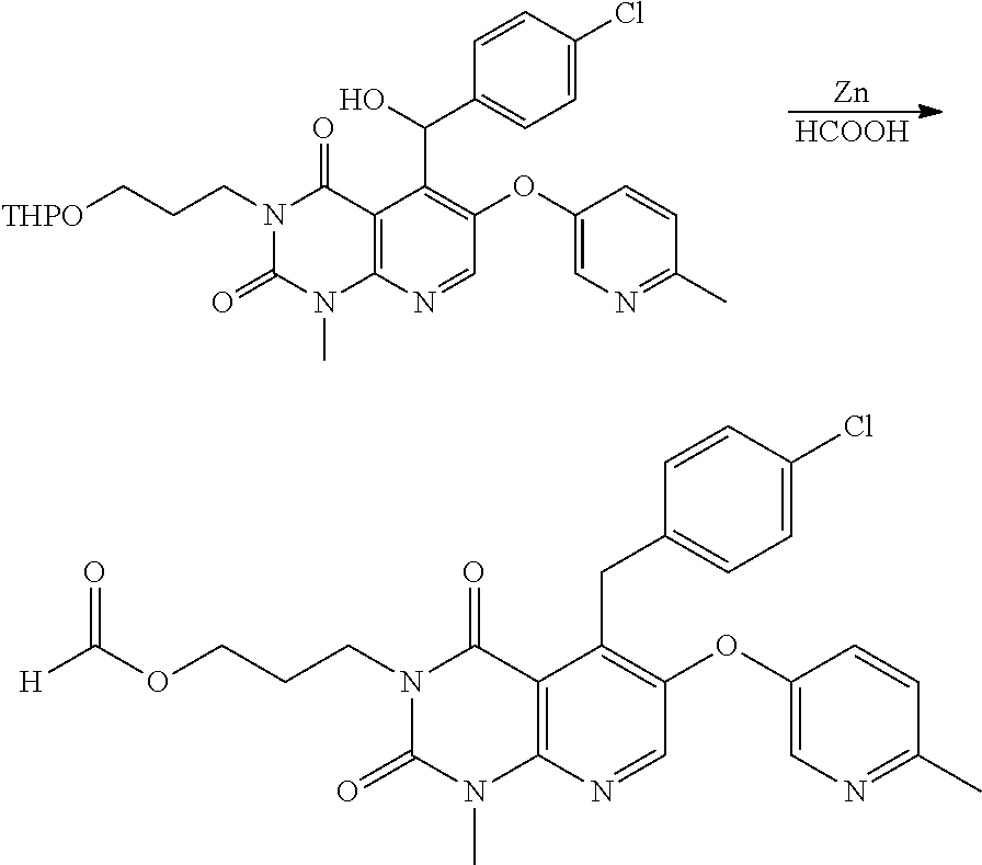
[HCOOH].[Zn].C12=C(N=CC(OC3=CN=C(C)C=C3)=C1C(O)C1=CC=C(Cl)C=C1)N(C)C(=O)N(CCC[THPO])C2=O.C12=C(N=CC(OC3=CN=C(C)C=C3)=C1CC1=CC=C(Cl)C=C1)N(C)C(=O)N(CCCOC([H])=O)C2=O
